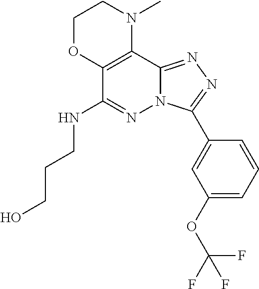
C12=C(C(NCCCO)=NN3C1=NN=C3C1=CC(OC(F)(F)F)=CC=C1)OCCN2C
